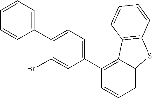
C1=C2C(=C(C3=CC=C(C4=CC=CC=C4)C(Br)=C3)C=C1)C1=C(S2)C=CC=C1
